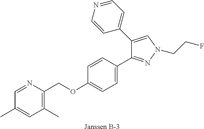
[Janssen B-3].C1=NC(COC2=CC=C(C3=NN(CCF)C=C3C3=CC=NC=C3)C=C2)=C(C)C=C1C
